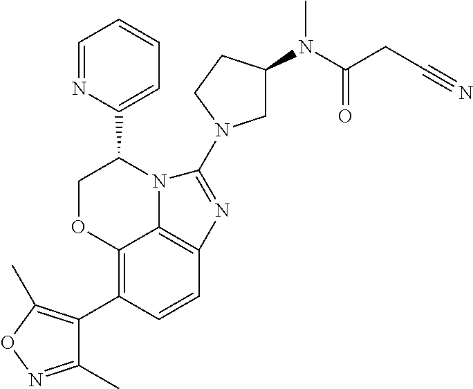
C12=C(C3=C(C)ON=C3C)C=CC3=C1N(C(C1=CC=CC=N1)CO2)C(N1CC(N(C(CC#N)=O)C)CC1)=N3
